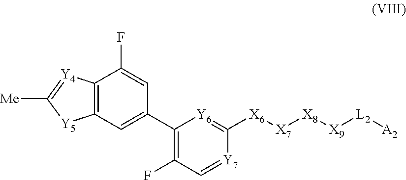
[X7]([X6]C1=[Y6]C(C2=CC3=C([Y4]=C([Me])[Y5]3)C(F)=C2)=C(F)C=[Y7]1)[X8][X9][L2][A2]
